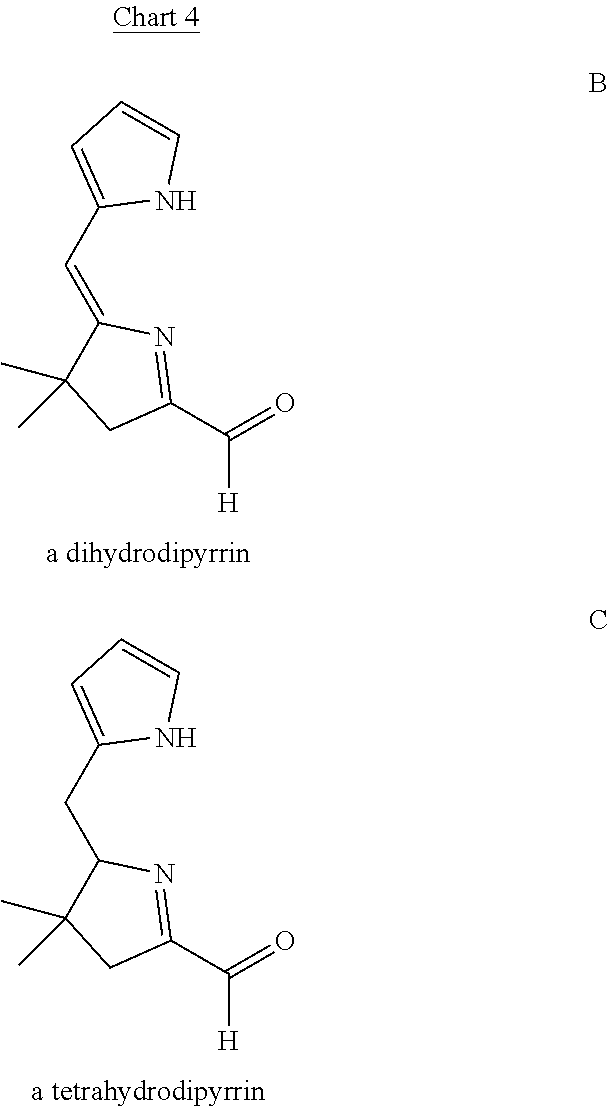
C(C1=CC=CN1)=C1N=C(C(=O)[H])CC1(C)C.C(C1=CC=CN1)C1N=C(C(=O)[H])CC1(C)C
